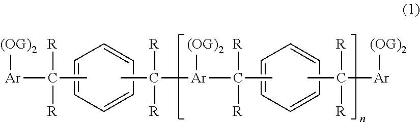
C1=CC=CC=C1.CC([Ar](C(C)([R])[R])[(OG)2])([R])[R].CC([Ar][(OG)2])([R])[R].C1=CC=CC=C1.CC([Ar][(OG)2])([R])[R]
